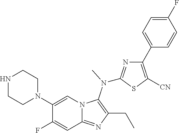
N1(C2=CN3C(=NC(CC)=C3N(C)C3=NC(C4=CC=C(F)C=C4)=C([CN])S3)C=C2F)CCNCC1
